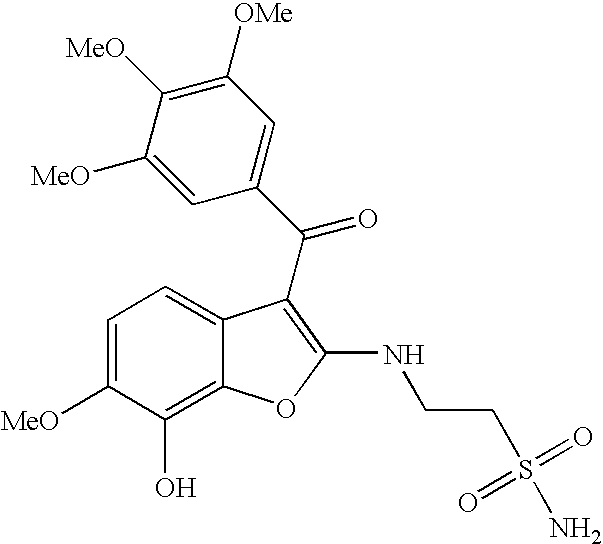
C1=C([MeO])C(O)=C2C(=C1)C(C(C1=CC([OMe])=C([MeO])C([MeO])=C1)=O)=C(NCCS(N)(=O)=O)O2
